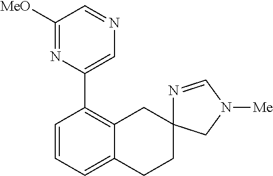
C1=CC=C2C(=C1C1=CN=CC([MeO])=N1)CC1(CC2)N=CN([Me])C1
